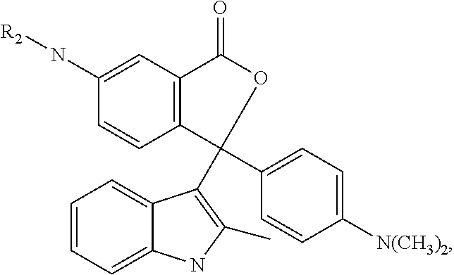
C12=C(C=CC(N[R2])=C1)C(C1=C(C)NC3=CC=CC=C31)(C1=CC=C([N(CH3)2])C=C1)OC2=O
